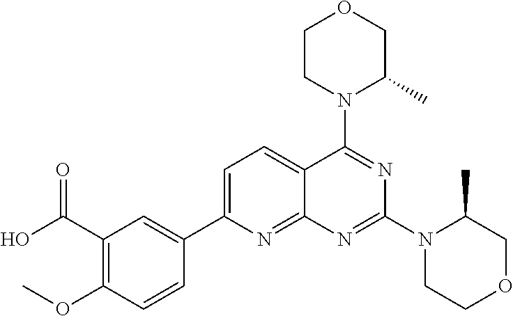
C1=C(C2=CC(C(O)=O)=C(OC)C=C2)N=C2C(=C1)C(N1C(C)COCC1)=NC(N1CCOCC1C)=N2
